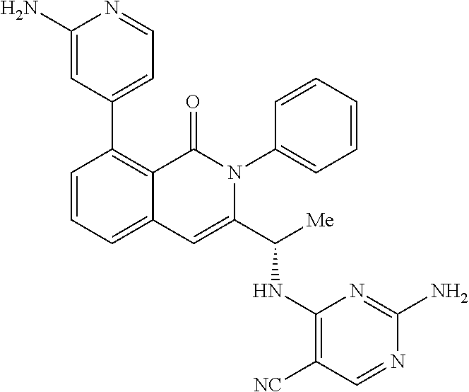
C1(C2=CC=NC(N)=C2)=C2C(=CC=C1)C=C(C([Me])NC1=C([NC])C=NC(N)=N1)N(C1=CC=CC=C1)C2=O
